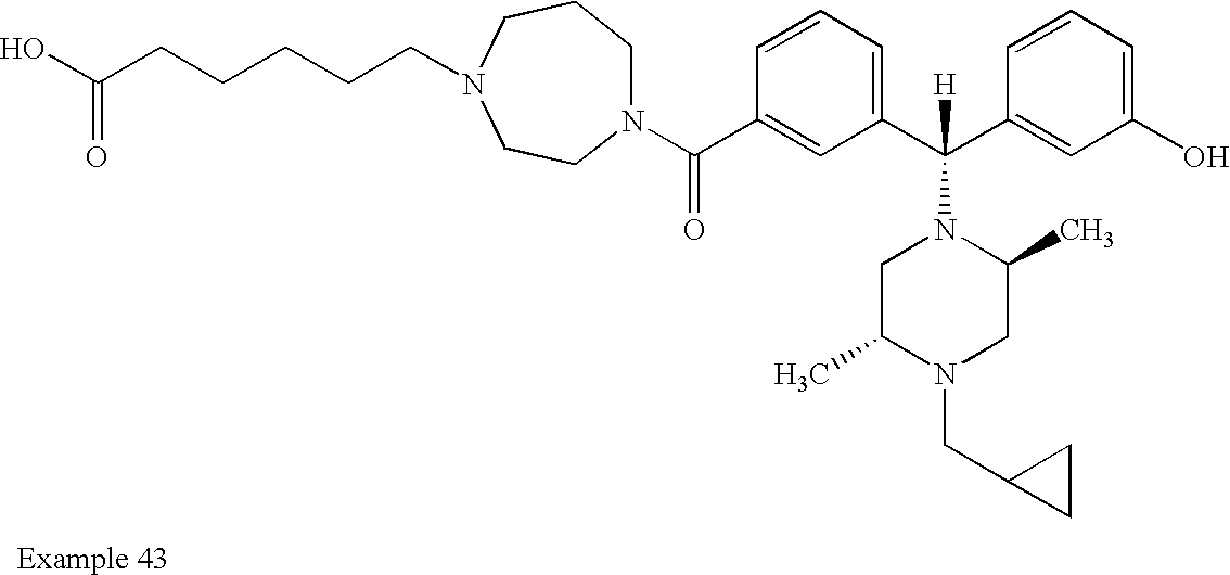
N1(C(C2=CC(C(C3=CC(O)=CC=C3)([H])N3CC(C)N(CC4CC4)CC3C)=CC=C2)=O)CCCN(CCCCCC(O)=O)CC1
